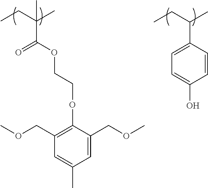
CCC(C)(C(=O)OCCOC1=C(COC)C=C(C)C=C1COC)C.CCC(C)C1=CC=C(O)C=C1
